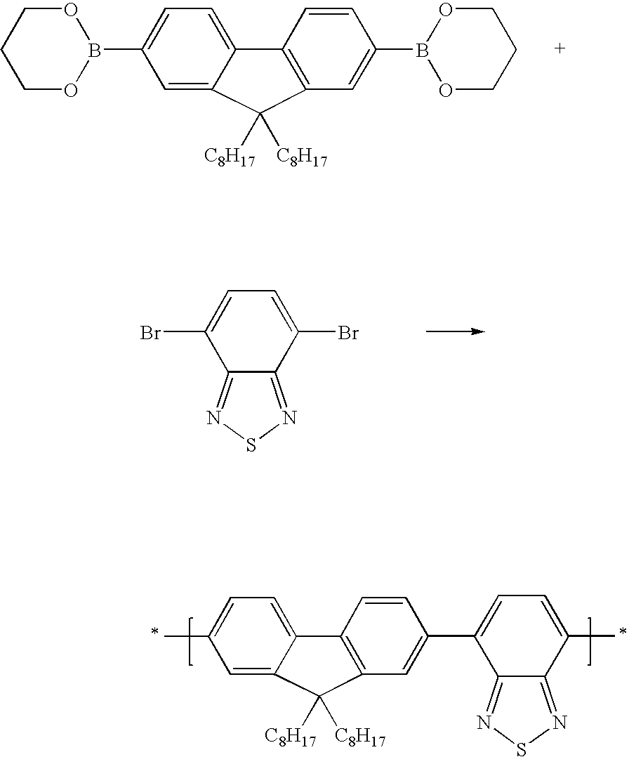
C12=NSN=C1C(Br)=CC=C2Br.CC1=CC=C2C(=C1)C([C8H17])([C8H17])C1=C2C=CC(C2=CC=C(C)C3=NSN=C23)=C1.C1OB(C2=CC=C3C(=C2)C([C8H17])([C8H17])C2=C3C=CC(B3OCCCO3)=C2)OCC1
